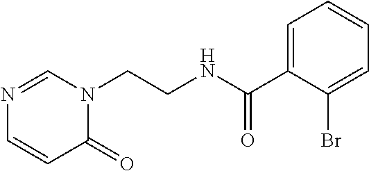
N1=CN(CCNC(=O)C2=CC=CC=C2Br)C(=O)C=C1
